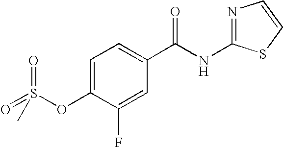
C1=C(OS(=O)(=O)C)C(F)=CC(C(NC2=NC=CS2)=O)=C1
